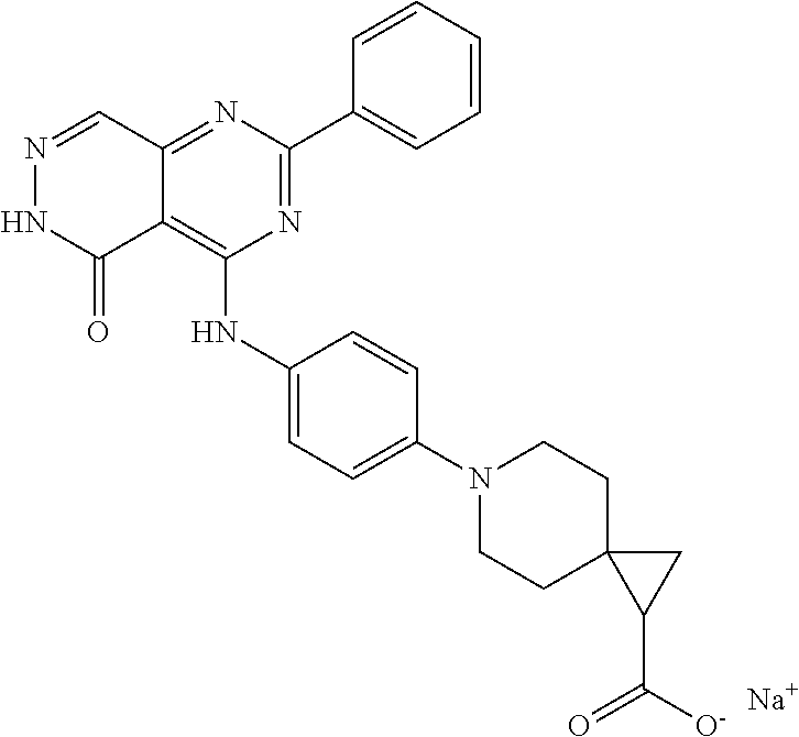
N1=CC2=NC(C3=CC=CC=C3)=NC(NC3=CC=C(N4CCC5(CC4)C(C(=O)[O-])C5)C=C3)=C2C(=O)N1.[Na]
